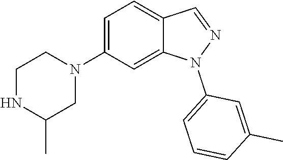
C1NC(C)CN(C2=CC=C3C(=C2)N(C2=CC=CC(C)=C2)N=C3)C1
